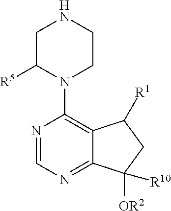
N1=CN=C2C(=C1N1CCNCC1[R5])C([R1])CC2([R10])[OR2]
